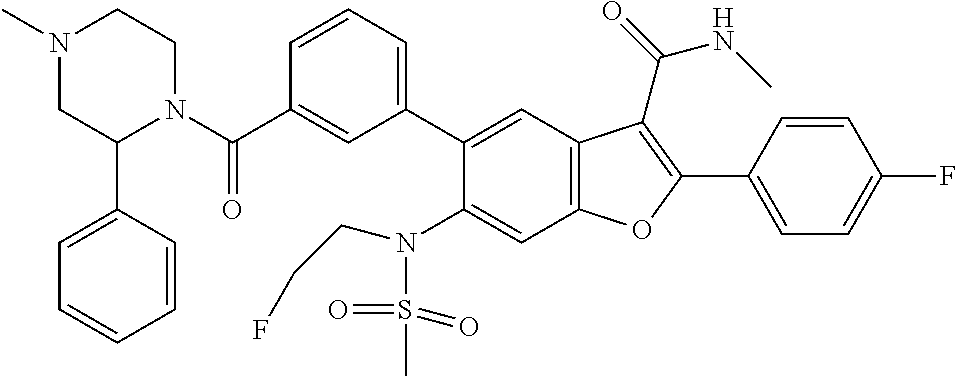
C1=CC=C(C2=CC3=C(C=C2N(S(C)(=O)=O)CCF)OC(C2=CC=C(F)C=C2)=C3C(NC)=O)C=C1C(N1C(C2=CC=CC=C2)CN(C)CC1)=O
